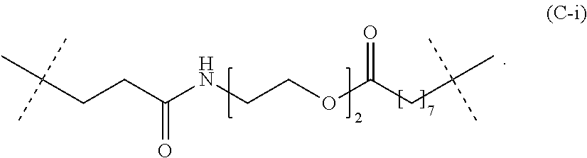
C(CC(NCCOC(CC(C)(C)C)=O)=O)C(C)(C)C
